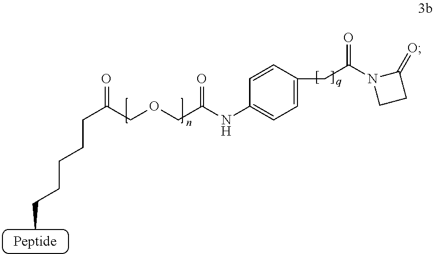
C1=C(CC(N2C(=O)CC2)=O)C=CC(NC(COCC(=O)CCCCCC)=O)=C1
